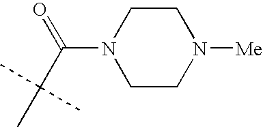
C1CN(C(C(C)(C)C)=O)CCN1[Me]
